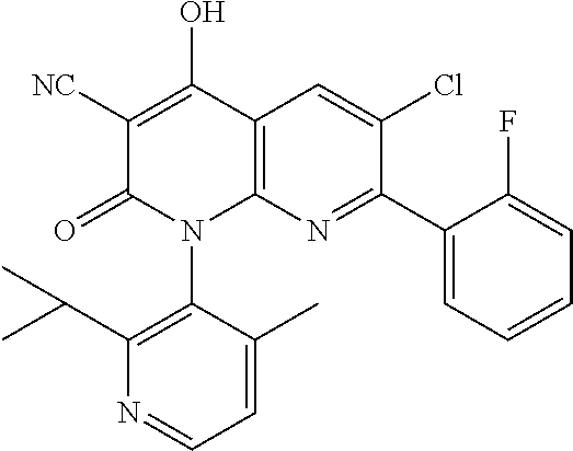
C1([NC])=C(O)C2=C(N(C3=C(C(C)C)N=CC=C3C)C1=O)N=C(C1=CC=CC=C1F)C(Cl)=C2
